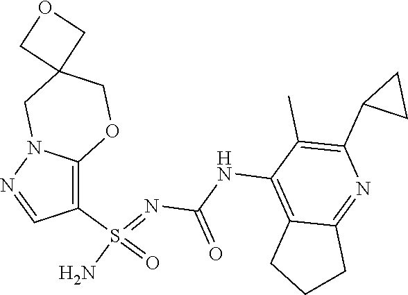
C(NC1=C2C(=NC(C3CC3)=C1C)CCC2)(N=S(N)(=O)C1=C2N(N=C1)CC1(CO2)COC1)=O
